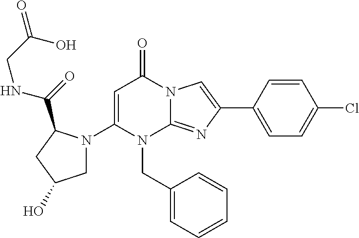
C1(N2CC(O)CC2C(=O)NCC(O)=O)=CC(=O)N2C(=NC(C3=CC=C(Cl)C=C3)=C2)N1CC1=CC=CC=C1
